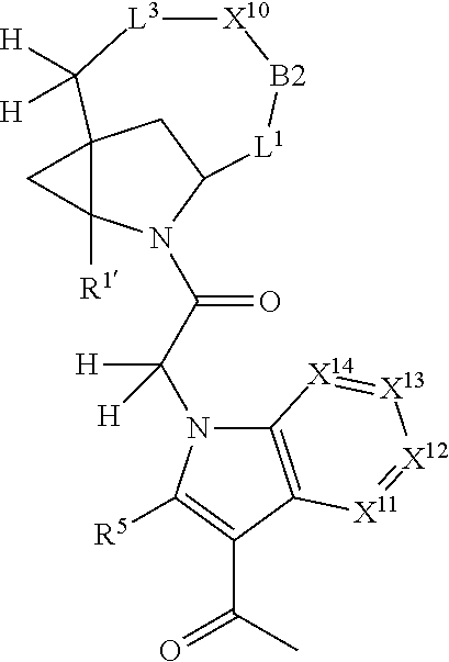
C12([R1])N(C(C(N3C4=C(C(C(C)=O)=C3[R5])[X11]=[X12][X13]=[X14]4)([H])[H])=O)C3CC1(C([H])([H])[L3][X10][B2][L1]3)C2
